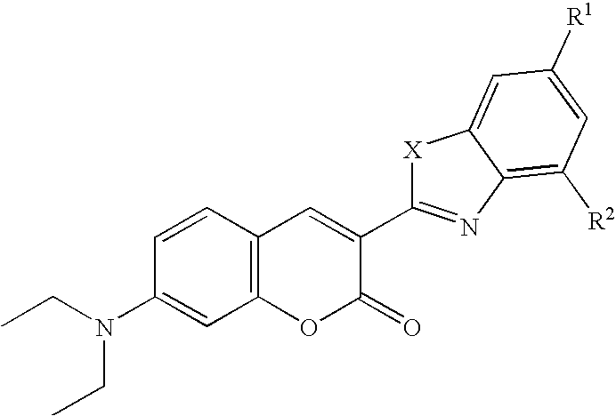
C12=C(C=CC(N(CC)CC)=C1)C=C(C1=NC3=C([R2])C=C([R1])C=C3[X]1)C(=O)O2
